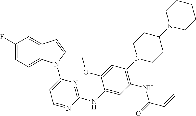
C1(NC2=NC(N3C4=CC=C(F)C=C4C=C3)=CC=N2)=CC(NC(C=C)=O)=C(N2CCC(N3CCCCC3)CC2)C=C1OC
